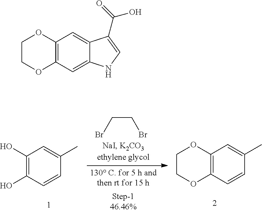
C12=C(C=CC(C)=C1)OCCO2.C1(O)=C(O)C=CC(C)=C1.C(CBr)Br.C12=C(C=C3C(=C1)C(C(=O)O)=CN3)OCCO2
